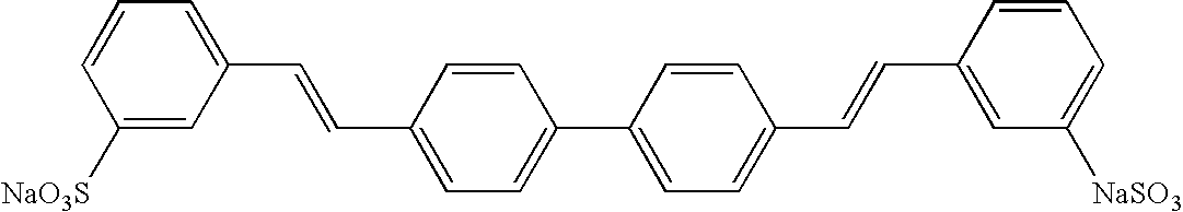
C1([NaO3S])=CC(C=CC2=CC=C(C3=CC=C(C=CC4=CC([NaSO3])=CC=C4)C=C3)C=C2)=CC=C1
